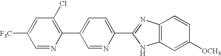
C1=NC(C2=CC=C(C3=NC4=C(N3)C=C([OCH3])C=C4)N=C2)=C(Cl)C=C1[F3C]
